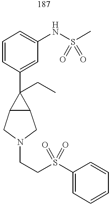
C1=CC(C2(CC)C3C2CN(CCS(C2=CC=CC=C2)(=O)=O)C3)=CC(NS(C)(=O)=O)=C1
